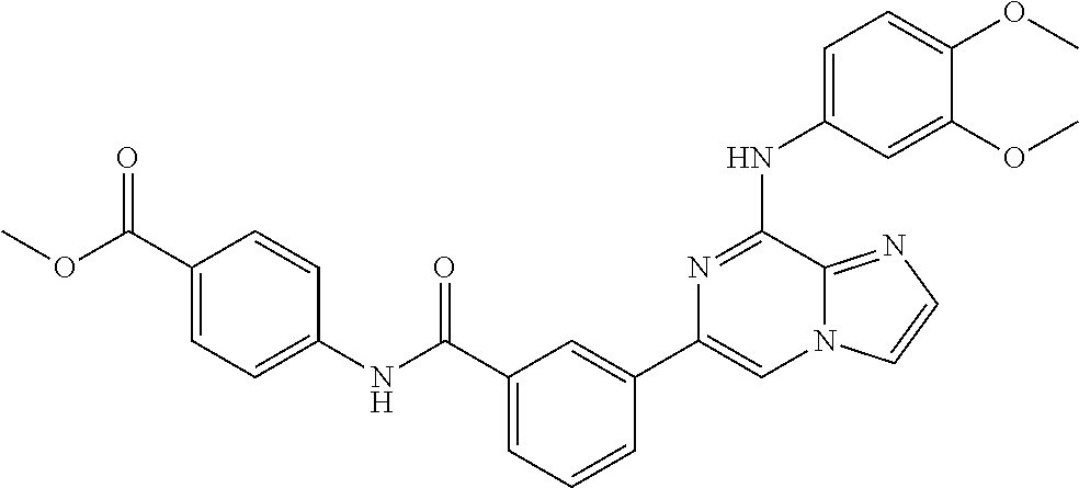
C1=C(NC2=NC(C3=CC(C(=O)NC4=CC=C(C(=O)OC)C=C4)=CC=C3)=CN3C2=NC=C3)C=C(OC)C(OC)=C1
